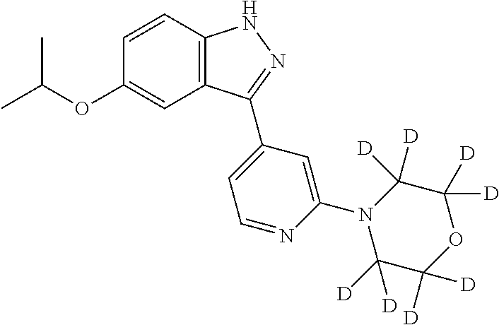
C1=CC2=C(C=C1OC(C)C)C(C1=CC=NC(N3C([D])([D])C([D])([D])OC([D])([D])C3([D])[D])=C1)=NN2
